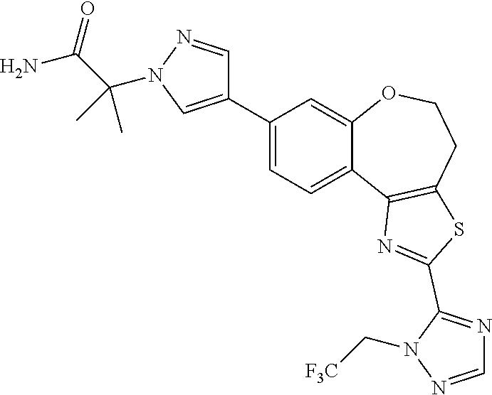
C1(C2=CN(C(C(N)=O)(C)C)N=C2)=CC=C2C(=C1)OCCC1=C2N=C(C2=NC=NN2C[F3C])S1
